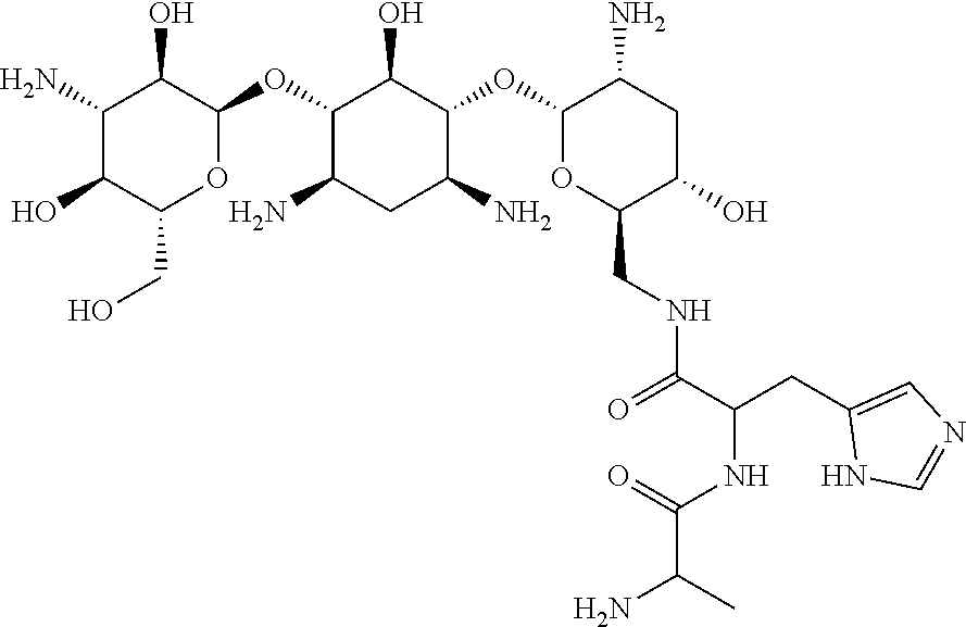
C1(OC2C(O)C(N)C(O)C(CO)O2)C(N)CC(N)C(OC2OC(CNC(C(CC3=CN=CN3)NC(=O)C(N)C)=O)C(O)CC2N)C1O
